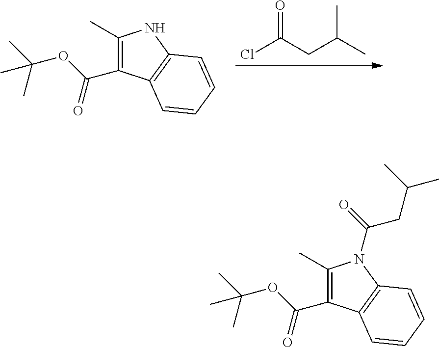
ClC(CC(C)C)=O.C1(C)=C(C(OC(C)(C)C)=O)C2=C(N1)C=CC=C2.C1(C)=C(C(OC(C)(C)C)=O)C2=C(N1C(=O)CC(C)C)C=CC=C2
